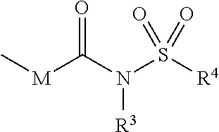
C[M]C(N(S([R4])(=O)=O)[R3])=O
